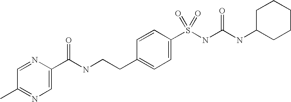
CC1=NC=C(C(NCCC2=CC=C(S(NC(NC3CCCCC3)=O)(=O)=O)C=C2)=O)N=C1
